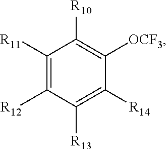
C1([R11])=C([R12])C([R13])=C([R14])C([OCF3])=C1[R10]
